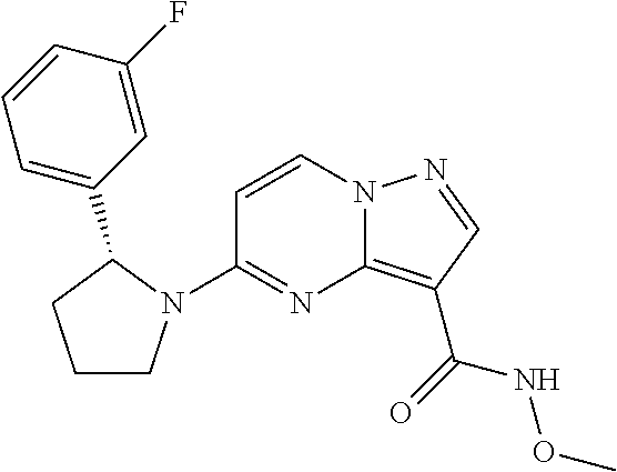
C1=CN2C(=C(C(NOC)=O)C=N2)N=C1N1CCCC1C1=CC=CC(F)=C1
